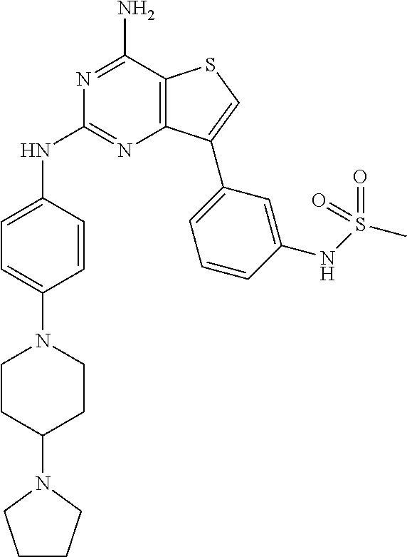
C1(N2CCC(N3CCCC3)CC2)=CC=C(NC2=NC3=C(C(N)=N2)SC=C3C2=CC=CC(NS(C)(=O)=O)=C2)C=C1
